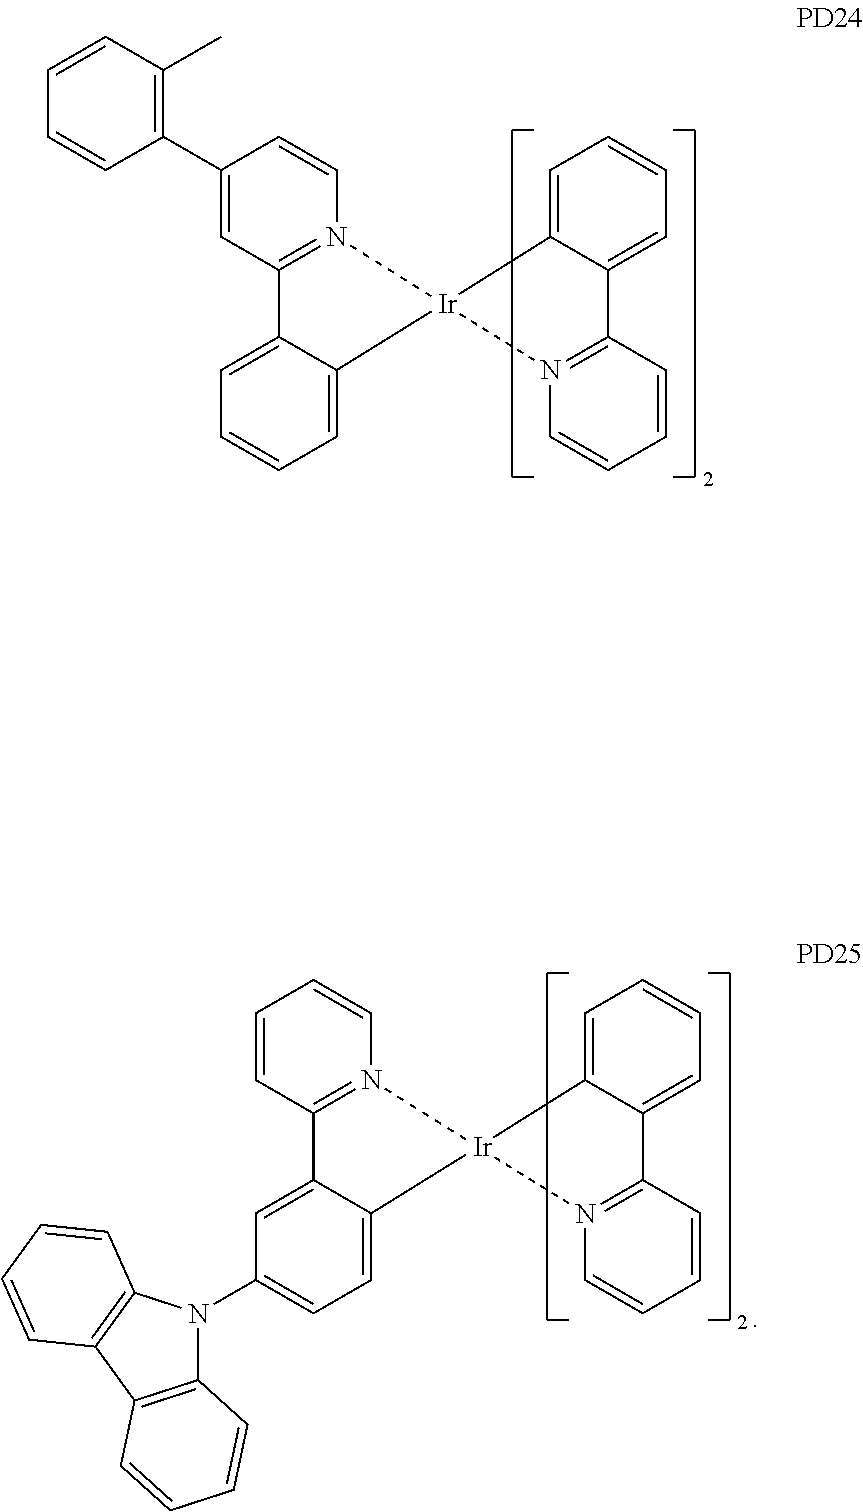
C1=CC=C2C(=C1)C1=N(C=CC(C3=C(C)C=CC=C3)=C1)[Ir]21N2=C(C=CC=C2)C2=CC=CC=C21.C1(N2C3=C(C4=C2C=CC=C4)C=CC=C3)=CC=C2C(=C1)C1=N(C=CC=C1)[Ir]21N2=C(C=CC=C2)C2=CC=CC=C21
